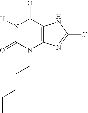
N1([H])C(=O)N(CCCCC)C2=C(C1=O)NC(Cl)=N2
